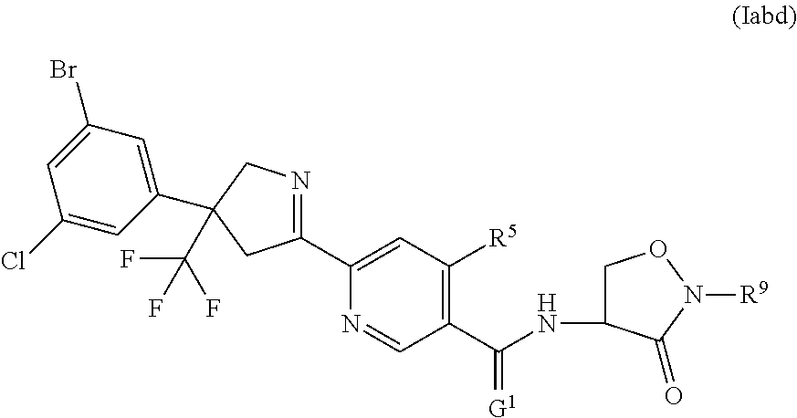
C1(C2=CC([R5])=C(C(NC3CON([R9])C3=O)=[G1])C=N2)=NCC(C(F)(F)F)(C2=CC(Br)=CC(Cl)=C2)C1
